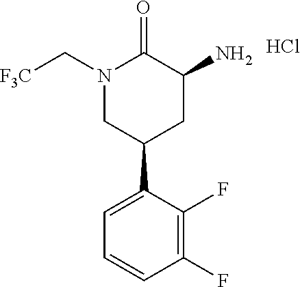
N1(C[F3C])CC(C2=CC=CC(F)=C2F)CC(N)C1=O.Cl
